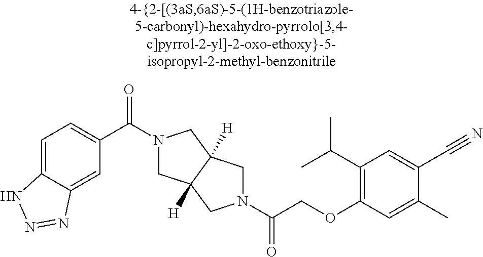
C(COC1=C(C(C)C)C=C(C#N)C(C)=C1)(=O)N1CC2([H])CN(C(=O)C3=CC=C4C(=C3)N=NN4)CC2([H])C1
